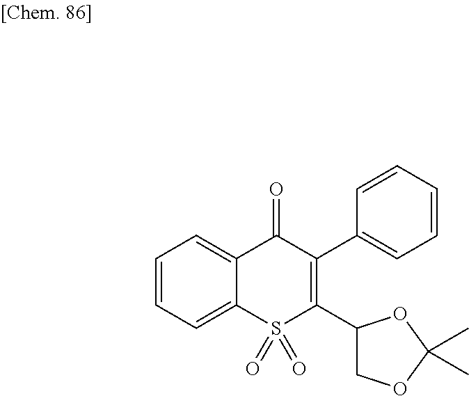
C1=CC=C2C(=C1)C(=O)C(C1=CC=CC=C1)=C(C1COC(C)(C)O1)S2(=O)=O
